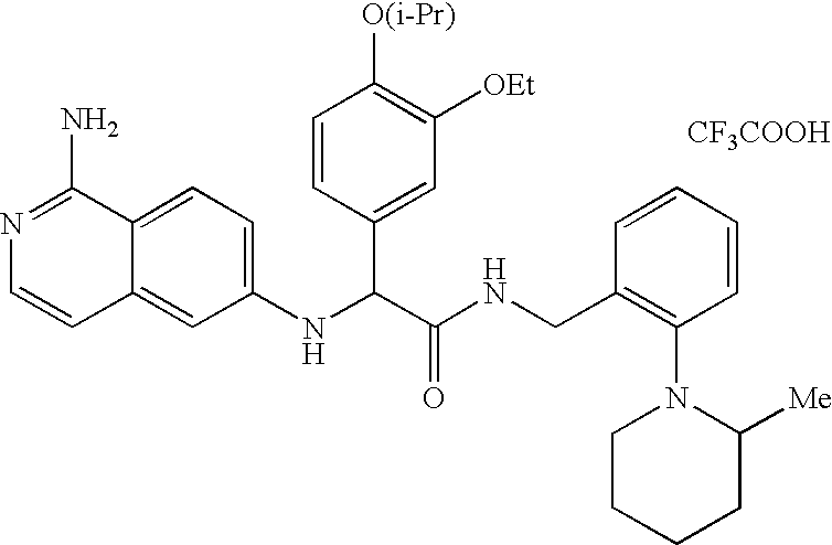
C1(NC(C(NCC2=C(N3CCCCC3[Me])C=CC=C2)=O)C2=CC([OEt])=C([O(i-Pr)])C=C2)=CC=C2C(=C1)C=CN=C2N.[CF3COOH]
